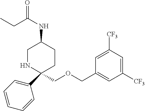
C1(C2=CC=CC=C2)(COCC2=CC([CF3])=CC([CF3])=C2)CCC(NC(CC)=O)CN1
